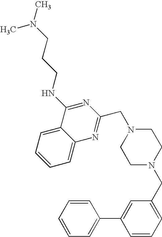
C1=C2C(=CC=C1)C(NCCCN(C)C)=NC(CN1CCN(CC3=CC=CC(C4=CC=CC=C4)=C3)CC1)=N2
